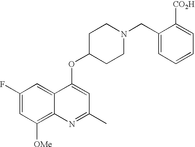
C1(F)=CC([OMe])=C2C(=C1)C(OC1CCN(CC3=CC=CC=C3[CO2H])CC1)=CC(C)=N2
